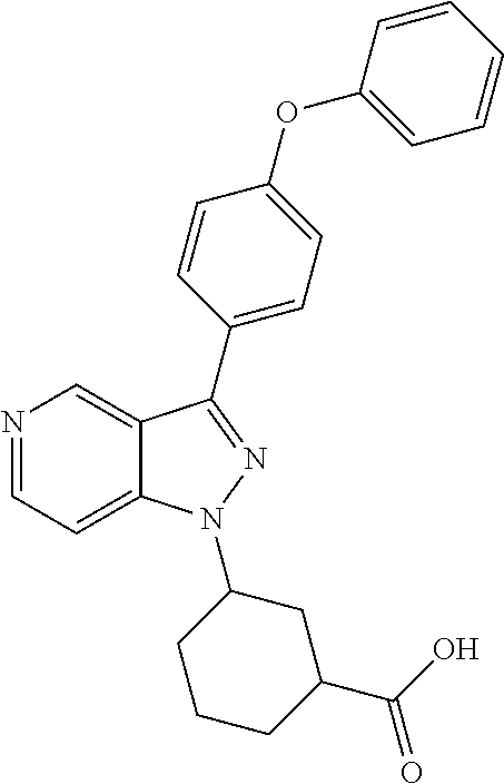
N1=CC=C2C(=C1)C(C1=CC=C(OC3=CC=CC=C3)C=C1)=NN2C1CCCC(C(O)=O)C1
